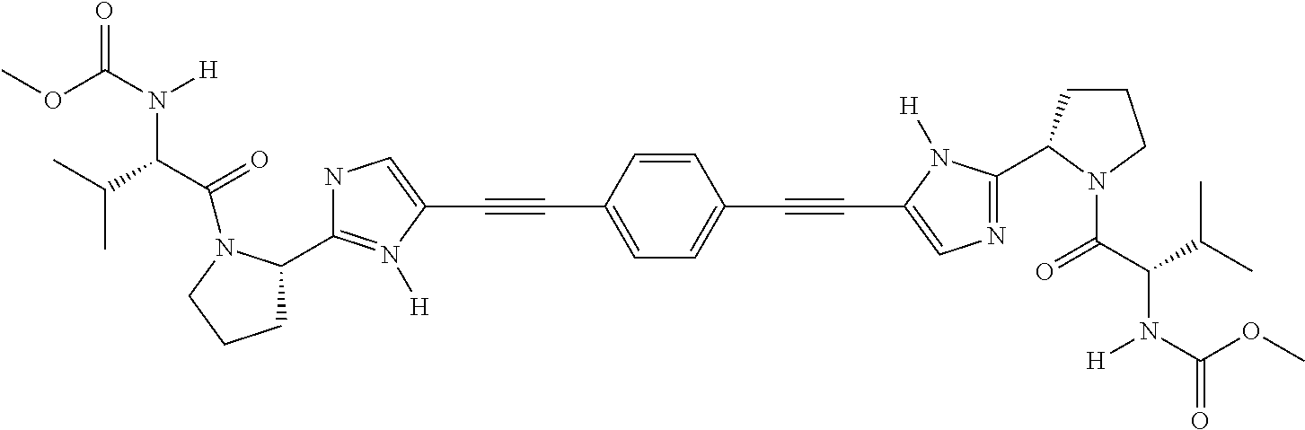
COC(N([H])C(C(C)C)C(=O)N1C(C2=N([H])C(C#CC3=CC=C(C#CC4=CN=C(C5CCCN5C(=O)C(N([H])C(=O)OC)C(C)C)N4[H])C=C3)=CN2)CCC1)=O
